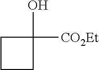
C1CC([CO2Et])(O)C1
